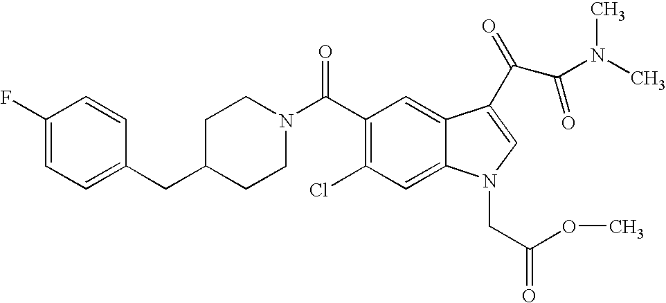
C1(F)=CC=C(CC2CCN(C(C3=C(Cl)C=C4C(=C3)C(C(C(N(C)C)=O)=O)=CN4CC(=O)OC)=O)CC2)C=C1
